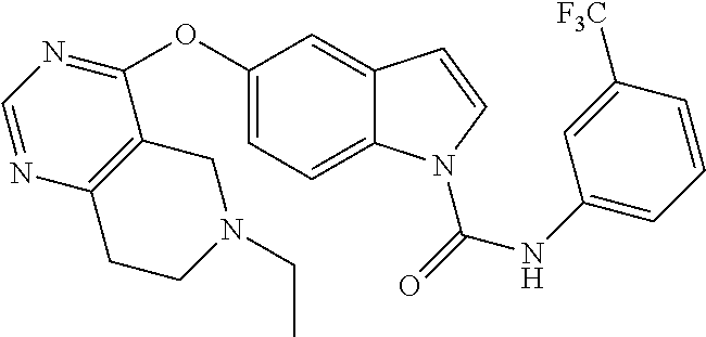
C1(OC2=CC=C3C(=C2)C=CN3C(=O)NC2=CC=CC([F3C])=C2)=NC=NC2=C1CN(CC)CC2
